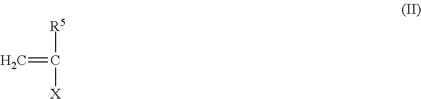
C=C([R5])[X]
